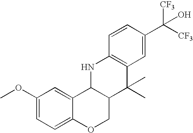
COC1=CC=C2C(=C1)C1C(CO2)C(C)(C)C2=C(N1)C=CC(C(O)([CF3])[CF3])=C2
